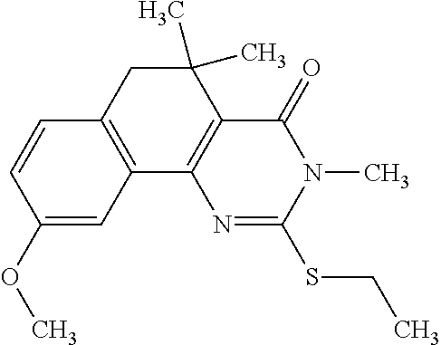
C1(OC)=CC2=C(C=C1)CC(C)(C)C1=C2N=C(SCC)N(C)C1=O
